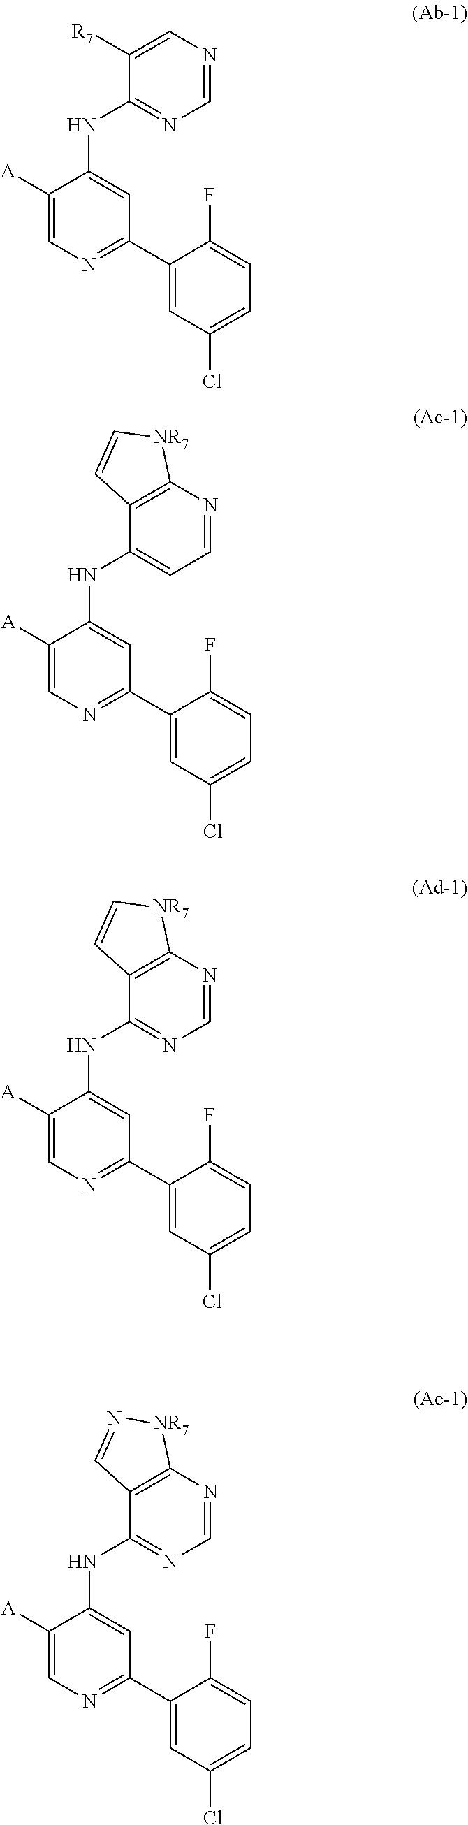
C1(C2=NC=C([A])C(NC3=NC=NC=C3[R7])=C2)=CC(Cl)=CC=C1F.C1(C2=NC=C([A])C(NC3=CC=NC4=C3C=C[NR7]4)=C2)=CC(Cl)=CC=C1F.C1(C2=NC=C([A])C(NC3=NC=NC4=C3C=C[NR7]4)=C2)=CC(Cl)=CC=C1F.C1(C2=NC=C([A])C(NC3=NC=NC4=C3C=N[NR7]4)=C2)=CC(Cl)=CC=C1F
